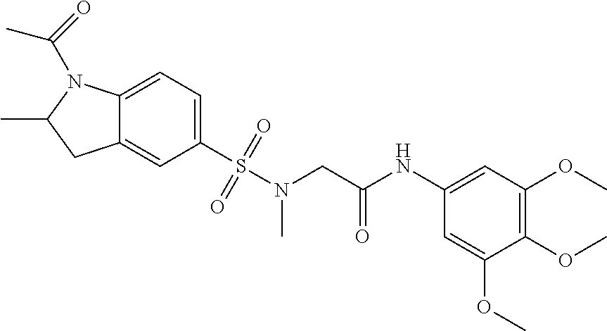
C1(S(N(CC(NC2=CC(OC)=C(OC)C(OC)=C2)=O)C)(=O)=O)=CC=C2C(=C1)CC(C)N2C(C)=O
